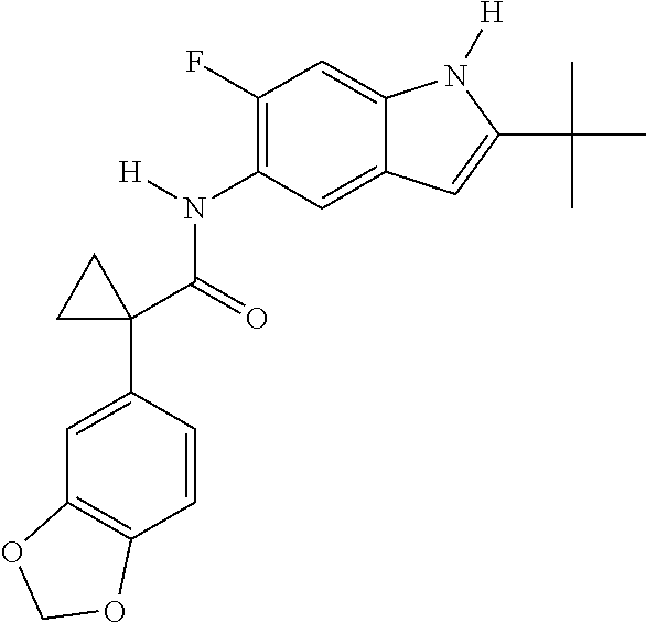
C1(N(C(C2(C3=CC4=C(C=C3)OCO4)CC2)=O)[H])=C(F)C=C2C(=C1)C=C(C(C)(C)C)N2[H]
